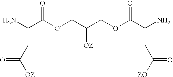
C(CC([OZ])=O)(N)C(OCC(COC(C(N)CC([ZO])=O)=O)[OZ])=O
